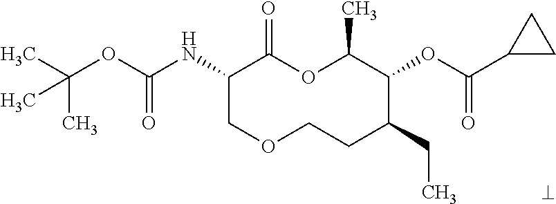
C1(NC(OC(C)(C)C)=O)COCCC(CC)C(OC(=O)C2CC2)C(C)OC1=O
